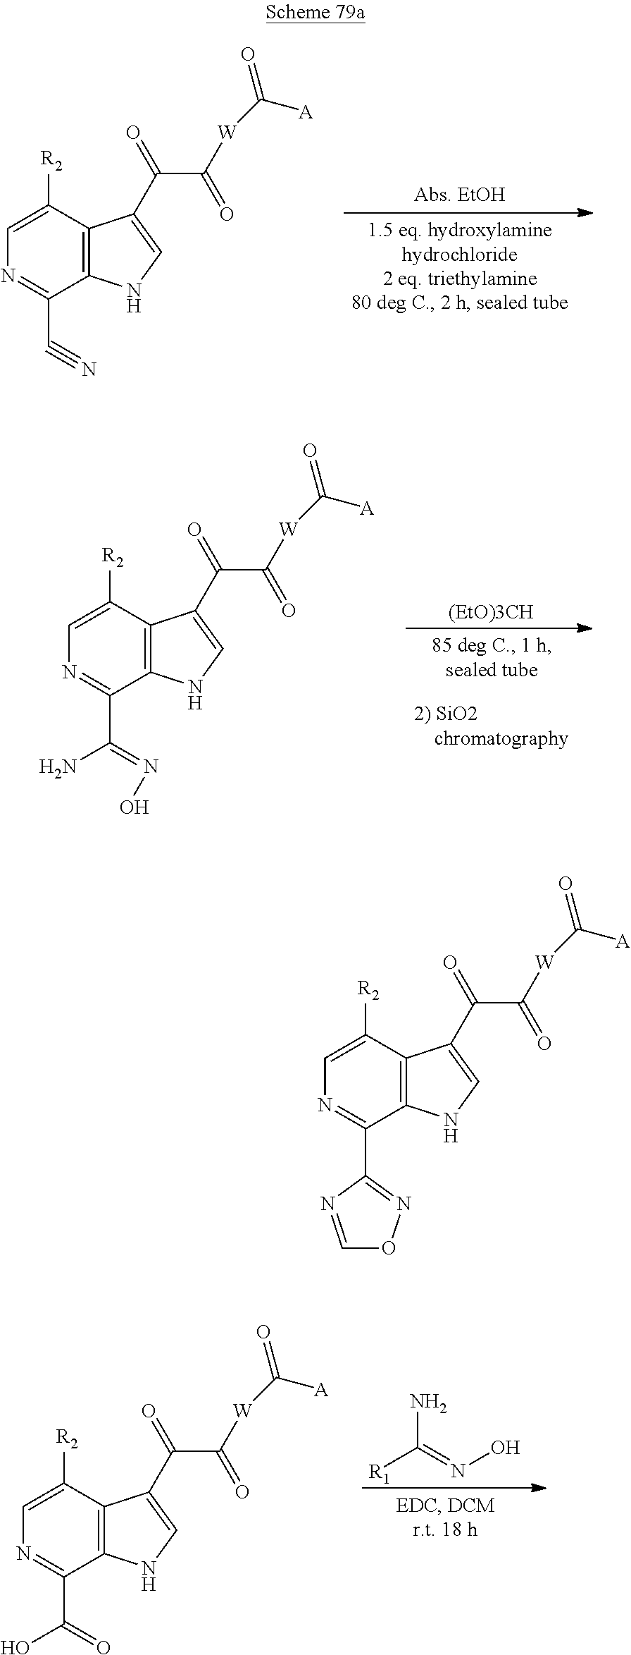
C1=C([R2])C2=C(C(C#N)=N1)NC=C2C(=O)C([W]C(=O)[A])=O.[(EtO)3CH].C1=C([R2])C2=C(C(C(=NO)N)=N1)NC=C2C(=O)C([W]C(=O)[A])=O.NC(=NO)[R1].C1=C([R2])C2=C(C(C(=O)O)=N1)NC=C2C(=O)C([W]C(=O)[A])=O.C1=C([R2])C2=C(C(C3=NOC=N3)=N1)NC=C2C(=O)C([W]C(=O)[A])=O
